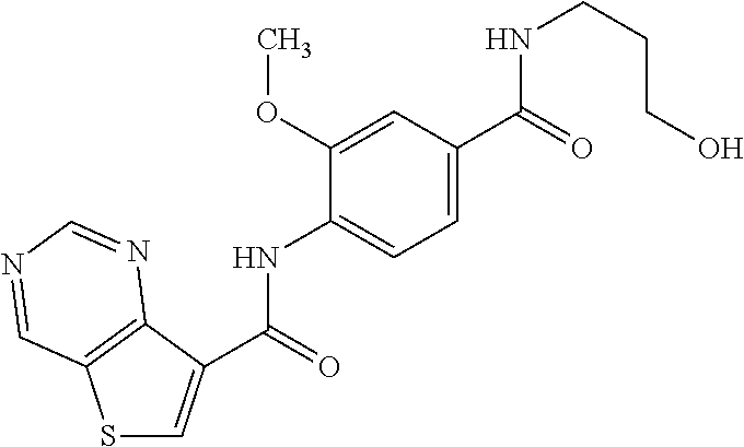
S1C=C(C(=O)NC2=CC=C(C(NCCCO)=O)C=C2OC)C2=C1C=NC=N2
